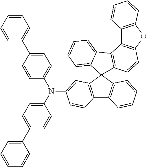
N(C1=CC=C(C2=CC=CC=C2)C=C1)(C1=CC=C(C2=CC=CC=C2)C=C1)C1=CC2=C(C3=C(C=CC=C3)C23C2=C(C4=C(OC5=C4C=CC=C5)C=C2)C2=CC=CC=C23)C=C1
